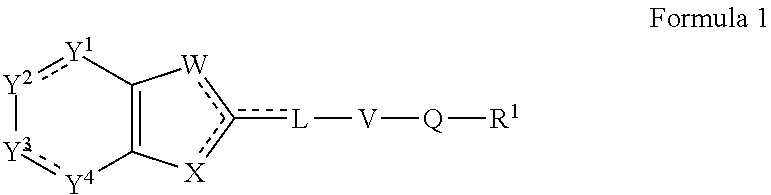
C12=C([Y1]:[Y2][Y3]:[Y4]1)[W]c([L][V][Q][R1])[X]2
